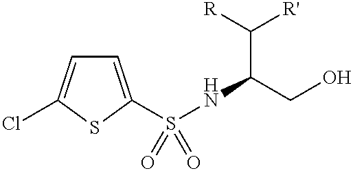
C1=C(S(NC(C([R])[R'])CO)(=O)=O)SC(Cl)=C1
